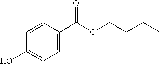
C1=CC(C(OCCCC)=O)=CC=C1O
